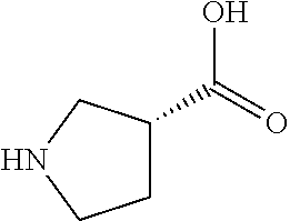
C1C(C(=O)O)CNC1
